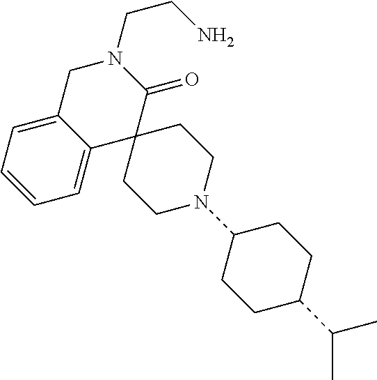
C1C2=CC=CC=C2C2(C(=O)N1CCN)CCN(C1CCC(C(C)C)CC1)CC2
